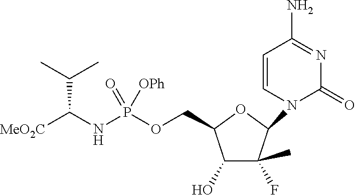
C1(O)C(F)(C)C(N2C(=O)N=C(N)C=C2)OC1COP(NC([MeO2C])C(C)C)(=O)[OPh]
